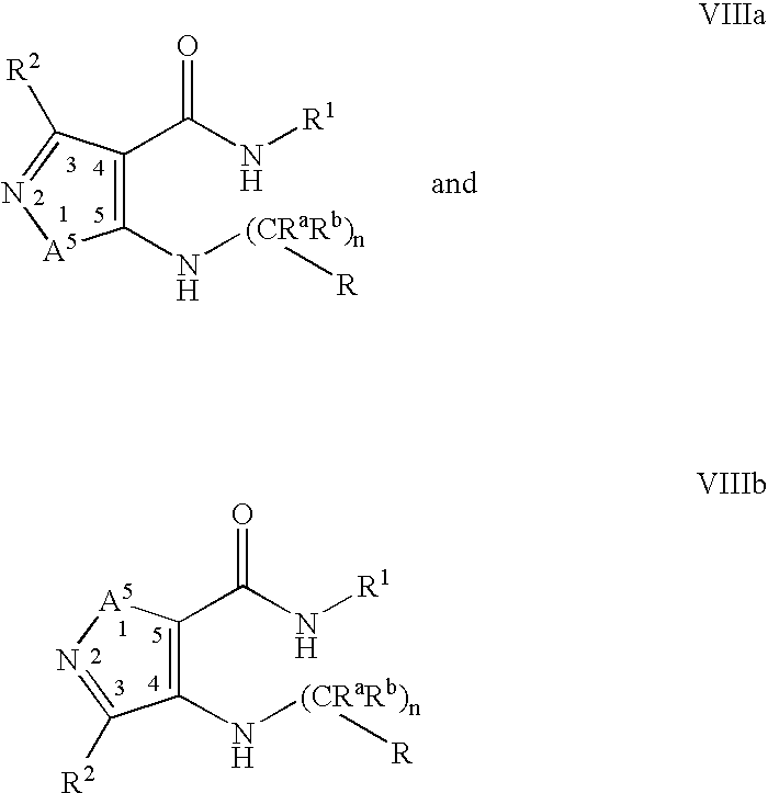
C1(N[(CRaRb)n][R])=C(C(N[R1])=O)[A5]N=C1[R2].C1(N[(CRaRb)n][R])=C(C(N[R1])=O)C([R2])=N[A5]1
